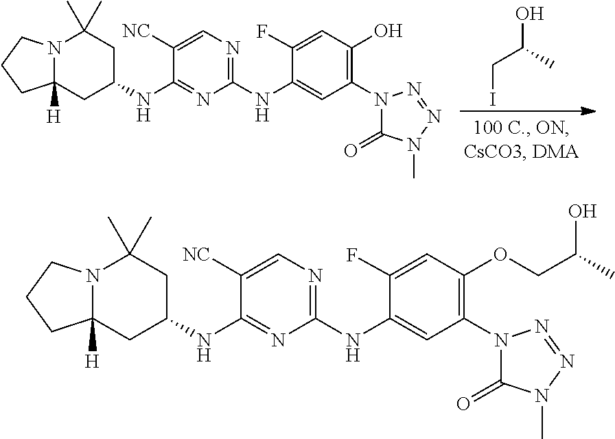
C1(N2C(=O)N(C)N=N2)=C(OCC(C)O)C=C(F)C(NC2=NC=C([NC])C(NC3CC4([H])N(C(C)(C)C3)CCC4)=N2)=C1.C1(N2C(=O)N(C)N=N2)=C(O)C=C(F)C(NC2=NC=C([NC])C(NC3CC4([H])N(C(C)(C)C3)CCC4)=N2)=C1.OC(C)CI
